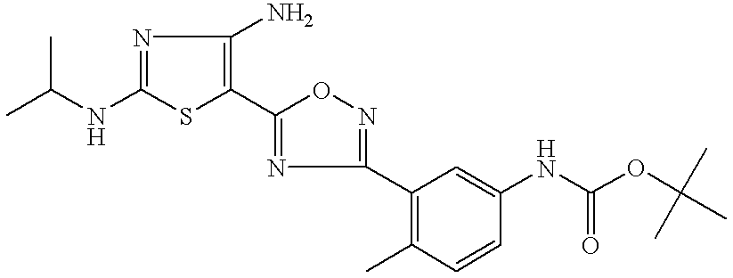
CC(C)NC1=NC(N)=C(C2=NC(C3=C(C)C=CC(NC(OC(C)(C)C)=O)=C3)=NO2)S1
